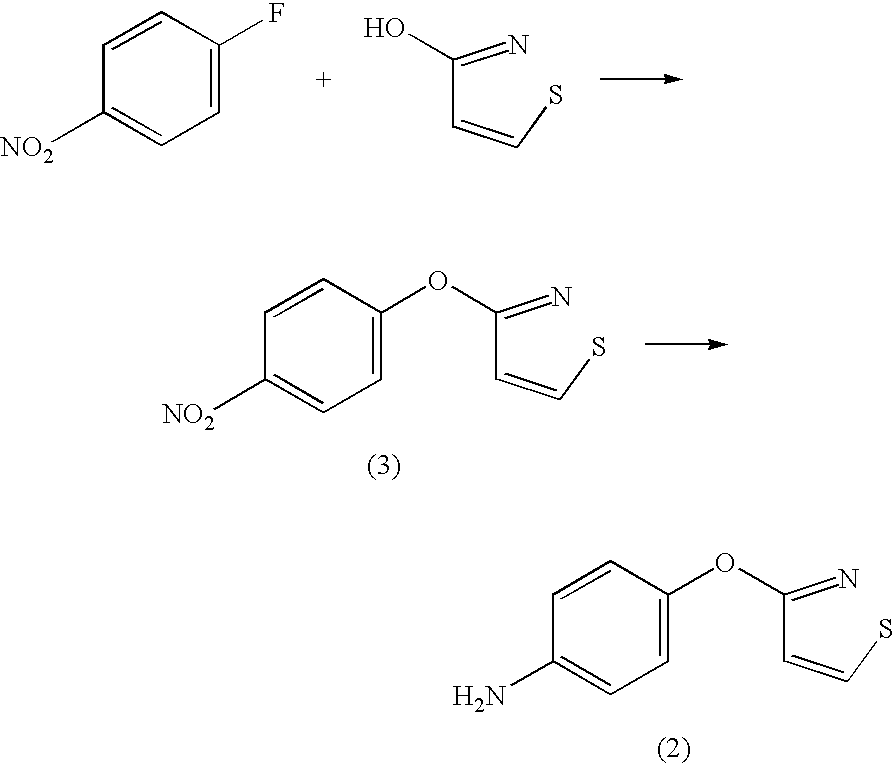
C1=C(F)C=CC([NO2])=C1.C(C=CS)(=N)O.C1=C(OC(C=CS)=N)C=CC([NO2])=C1.C1=C(OC(C=CS)=N)C=CC(N)=C1
